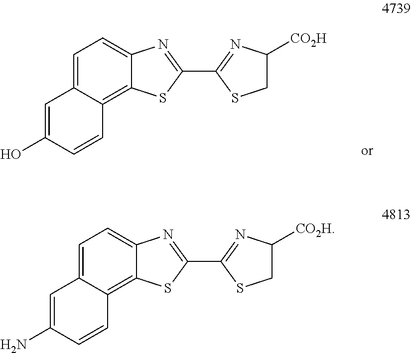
C1=C2C(=C3C(=C1)N=C(C1=NC([CO2H])CS1)S3)C=CC(O)=C2.C1=C2C(=C3C(=C1)N=C(C1=NC([CO2H])CS1)S3)C=CC(N)=C2
